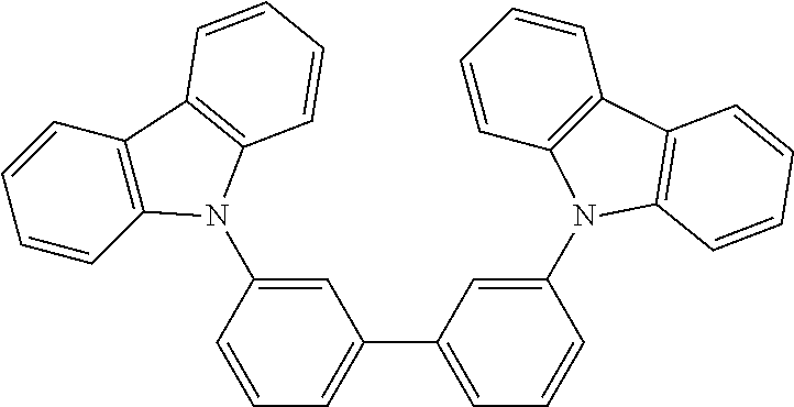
C1=CC2=C(C=C1)C1=C(N2C2=CC(C3=CC=CC(N4C5=C(C=CC=C5)C5=C4C=CC=C5)=C3)=CC=C2)C=CC=C1
